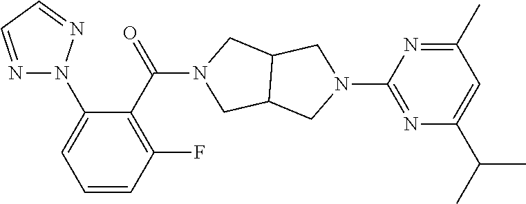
C1(N2N=CC=N2)=CC=CC(F)=C1C(N1CC2C(C1)CN(C1=NC(C(C)C)=CC(C)=N1)C2)=O
